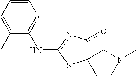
C1(C)(CN(C)C)C(=O)N=C(NC2=CC=CC=C2C)S1
